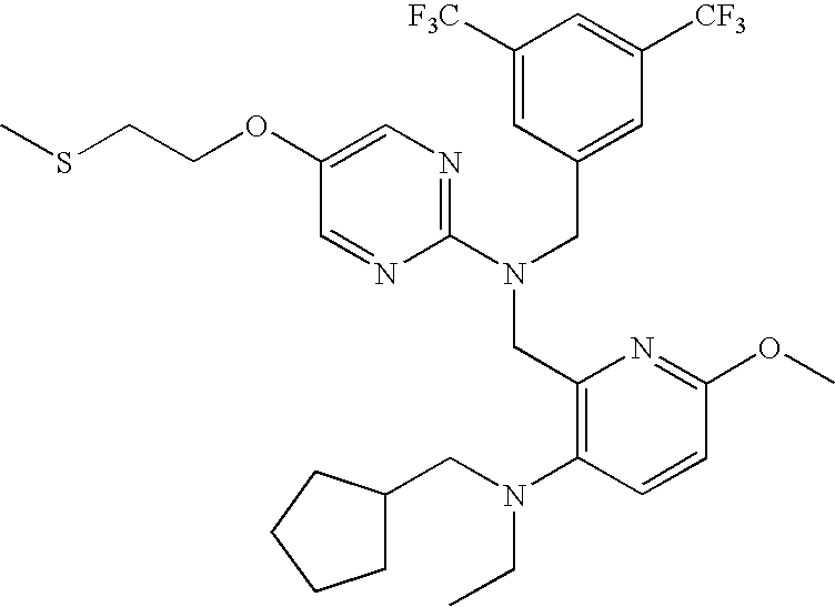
C1(OCCSC)=CN=C(N(CC2=CC([CF3])=CC([F3C])=C2)CC2=C(N(CC3CCCC3)CC)C=CC(OC)=N2)N=C1
